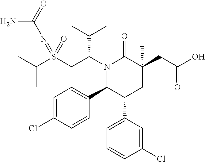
S(CC(N1C(=O)C(CC(=O)O)(C)CC(C2=CC=CC(Cl)=C2)C1C1=CC=C(Cl)C=C1)C(C)C)(=NC(N)=O)(=O)C(C)C
